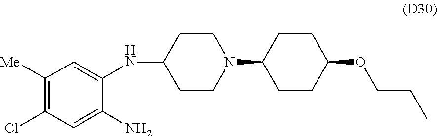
N(C1CCN(C2CCC(OCCC)CC2)CC1)C1=CC([Me])=C(Cl)C=C1N
